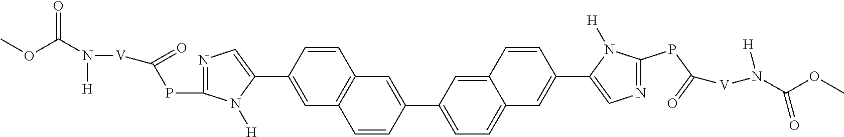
C1=C(C2=CN=C(PC([V]N(C(OC)=O)[H])=O)N2[H])C=CC2=C1C=CC(C1=CC=C3C(=C1)C=CC(C1=CN=C(PC(=O)[V]N(C(OC)=O)[H])N1[H])=C3)=C2
